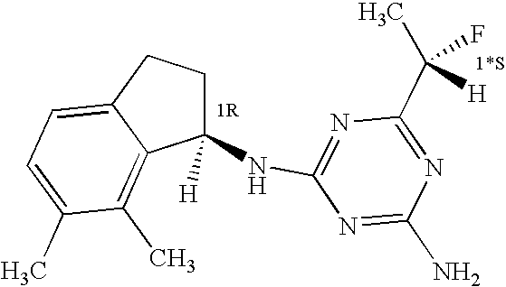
C1(NC2=NC(C(C)(F)[H])=NC(N)=N2)([H])CCC2=CC=C(C)C(C)=C12
